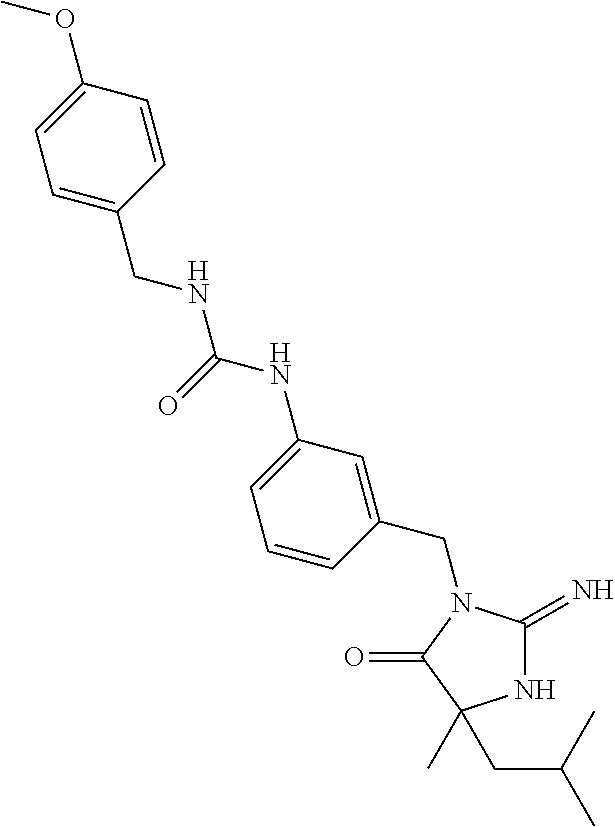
N1C(=N)N(CC2=CC(NC(=O)NCC3=CC=C(OC)C=C3)=CC=C2)C(=O)C1(C)CC(C)C
